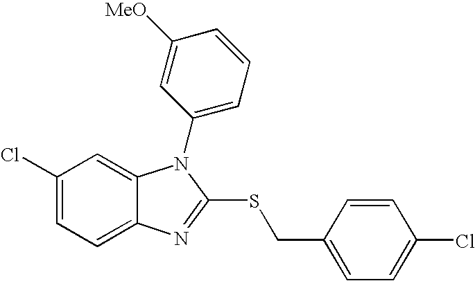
C1(Cl)=CC=C2C(=C1)N(C1=CC=CC([MeO])=C1)C(SCC1=CC=C(Cl)C=C1)=N2
